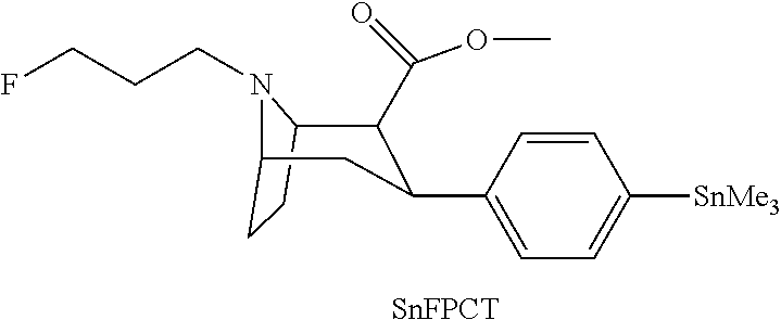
C12CCC(N1CCCF)CC(C1=CC=C([SnMe3])C=C1)C2C(OC)=O.[SnFPCT]
